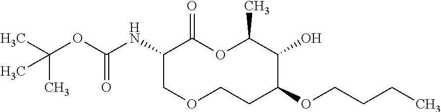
C1(NC(OC(C)(C)C)=O)COCCC(OCCCC)C(O)C(C)OC1=O
